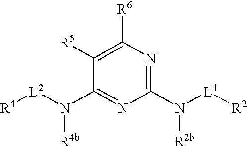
C1(N([L1][R2])[R2b])=NC([R6])=C([R5])C(N([L2][R4])[R4b])=N1
